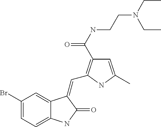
C1(Br)=CC=C2C(=C1)C(=CC1=C(C(NCCN(CC)CC)=O)C=C(C)N1)C(=O)N2
